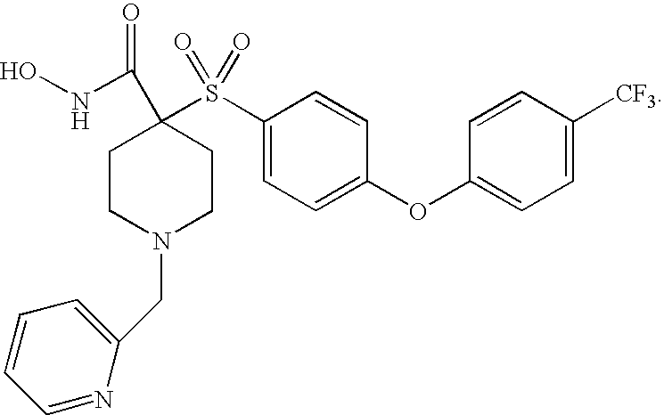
C1CN(CC2=CC=CC=N2)CCC1(S(C1=CC=C(OC2=CC=C([CF3])C=C2)C=C1)(=O)=O)C(NO)=O
